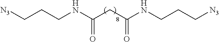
[N3]CCCNC(CC(NCCC[N3])=O)=O
